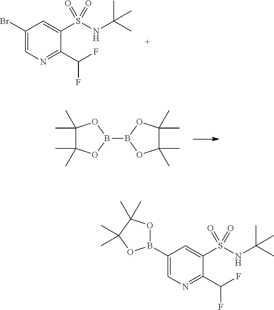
C1(Br)=CN=C(C(F)F)C(S(NC(C)(C)C)(=O)=O)=C1.B1(B2OC(C)(C)C(C)(C)O2)OC(C)(C)C(C)(C)O1.C1(B2OC(C)(C)C(C)(C)O2)=CN=C(C(F)F)C(S(NC(C)(C)C)(=O)=O)=C1
